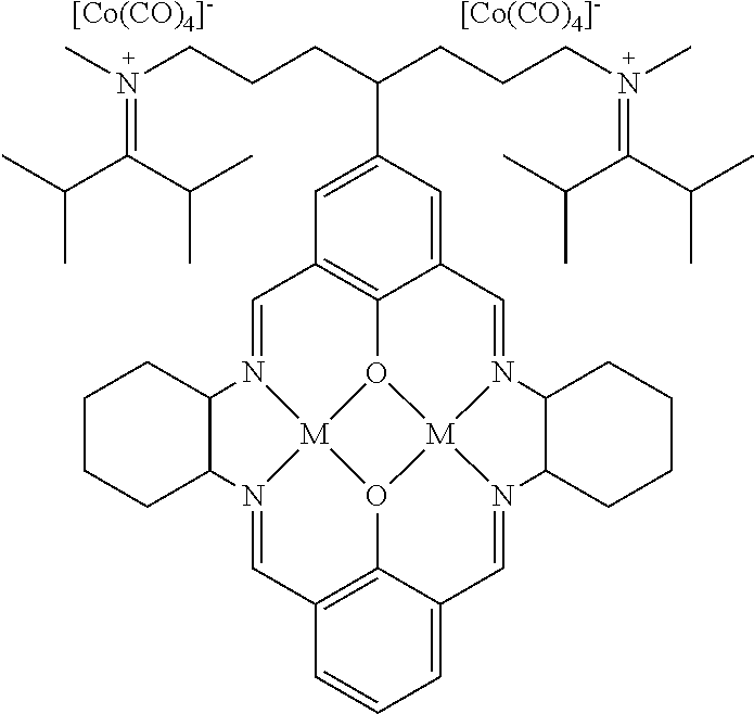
[[Co(CO)4]-].C1=N2[M]34O5C6=C1C=C(C(CCCN(=C(C(C)C)C(C)C)C)CCCN(C)=C(C(C)C)C(C)C)C=C6C=N1[M]56O3C3=C(C=N4C4CCCCC24)C=CC=C3C=N6C2CCCCC12.[[Co(CO)4]-]
